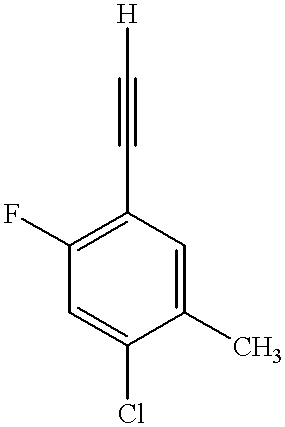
C1(C)=CC(C#C[H])=C(F)C=C1Cl
